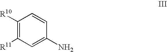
C1([R10])=C([R11])C=C(N)C=C1
